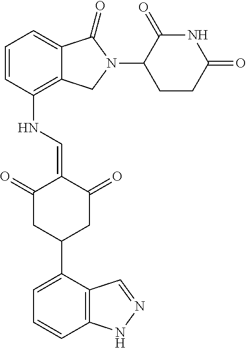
C1(NC=C2C(=O)CC(C3=CC=CC4=C3C=NN4)CC2=O)=C2C(=CC=C1)C(=O)N(C1C(=O)NC(=O)CC1)C2
